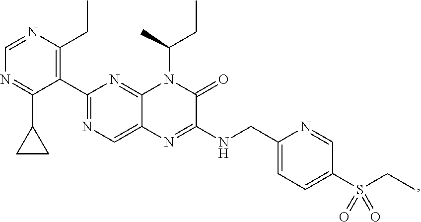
C1(C2=C(CC)N=CN=C2C2CC2)=NC=C2C(=N1)N(C(C)CC)C(=O)C(NCC1=CC=C(S(CC)(=O)=O)C=N1)=N2
